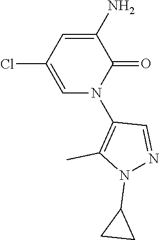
C1=C(N)C(=O)N(C2=C(C)N(C3CC3)N=C2)C=C1Cl
